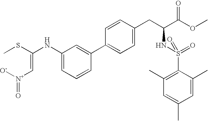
C1(C2=CC(NC(=C[N+]([O-])=O)SC)=CC=C2)=CC=C(CC(C(OC)=O)NS(=O)(=O)C2=C(C)C=C(C)C=C2C)C=C1
